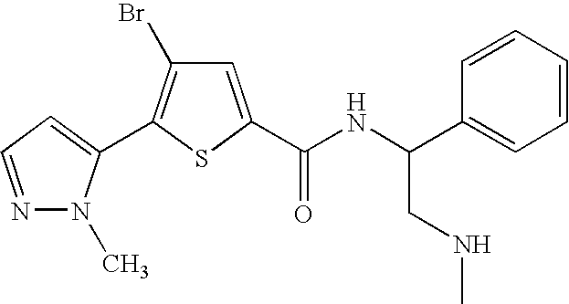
BrC1=C(C2=CC=NN2C)SC(C(NC(C2=CC=CC=C2)CNC)=O)=C1
